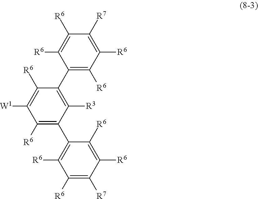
C1(C2=C([R3])C(C3=C([R6])C([R6])=C([R7])C([R6])=C3[R6])=C([R6])C([W1])=C2[R6])=C([R6])C([R6])=C([R7])C([R6])=C1[R6]
